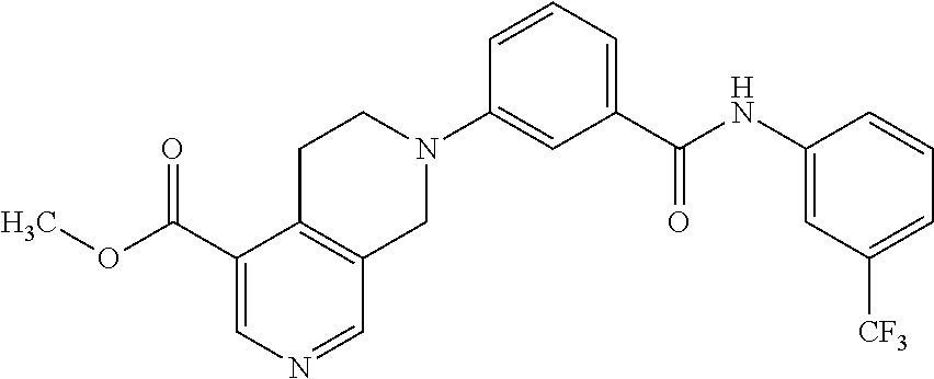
C1(C(OC)=O)=CN=CC2=C1CCN(C1=CC(C(NC3=CC([CF3])=CC=C3)=O)=CC=C1)C2
